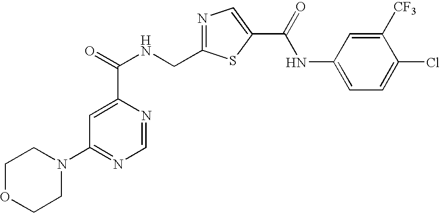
N1=C(CNC(=O)C2=CC(N3CCOCC3)=NC=N2)SC(C(=O)NC2=CC=C(Cl)C([CF3])=C2)=C1
